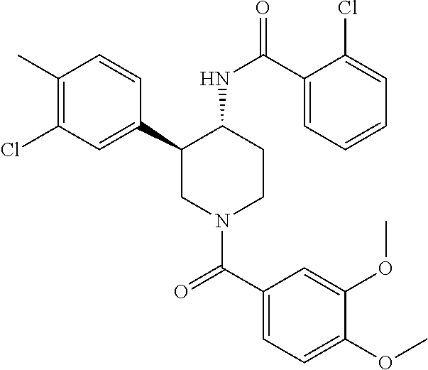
C1(C)=C(Cl)C=C(C2CN(C(C3=CC=C(OC)C(OC)=C3)=O)CCC2NC(=O)C2=CC=CC=C2Cl)C=C1
